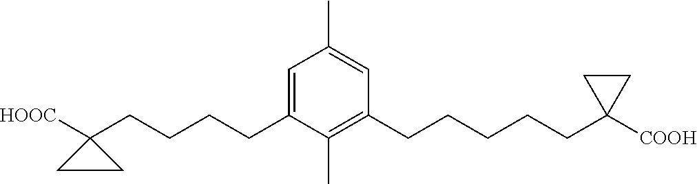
C(CCCC1([HOOC])CC1)C1=CC(C)=CC(CCCCCC2([COOH])CC2)=C1C
